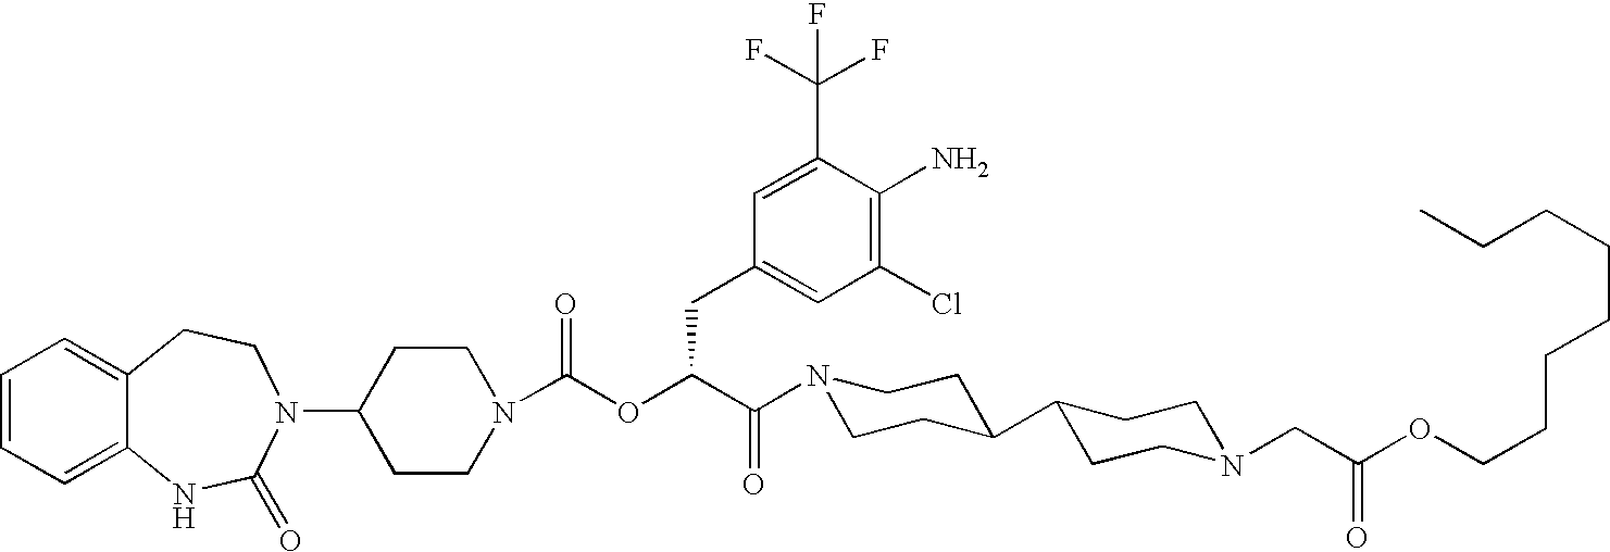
C1(N2C(=O)NC3=CC=CC=C3CC2)CCN(C(OC(C(N2CCC(C3CCN(CC(=O)OCCCCCCCC)CC3)CC2)=O)CC2=CC(Cl)=C(N)C(C(F)(F)F)=C2)=O)CC1
